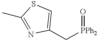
C1(C)=NC(C[PPh2]=O)=CS1
